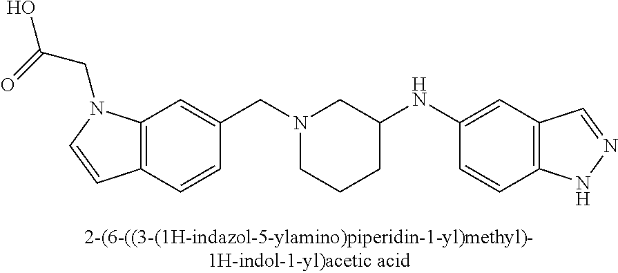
N1(CC2=CC3=C(C=C2)C=CN3CC(=O)O)CCCC(NC2=CC3=C(C=C2)NN=C3)C1
